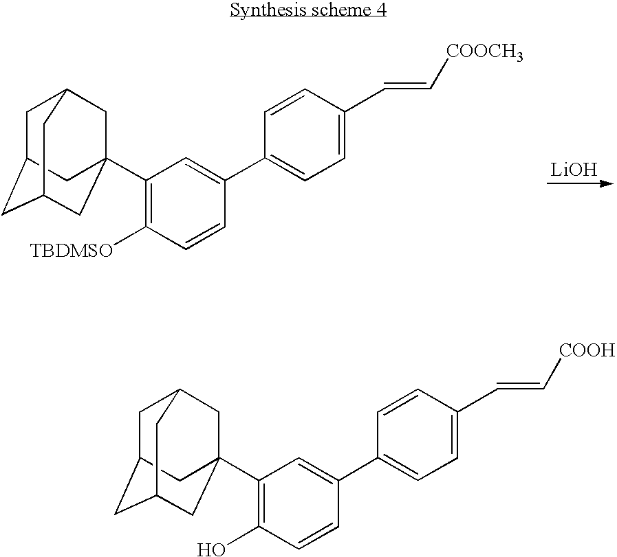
[LiOH].C1C2CC3CC(C4=C([TBDMSO])C=CC(C5=CC=C(C=C[COOCH3])C=C5)=C4)(CC1C3)C2.C1C2CC3CC(C4=C(O)C=CC(C5=CC=C(C=C[COOH])C=C5)=C4)(CC1C3)C2
